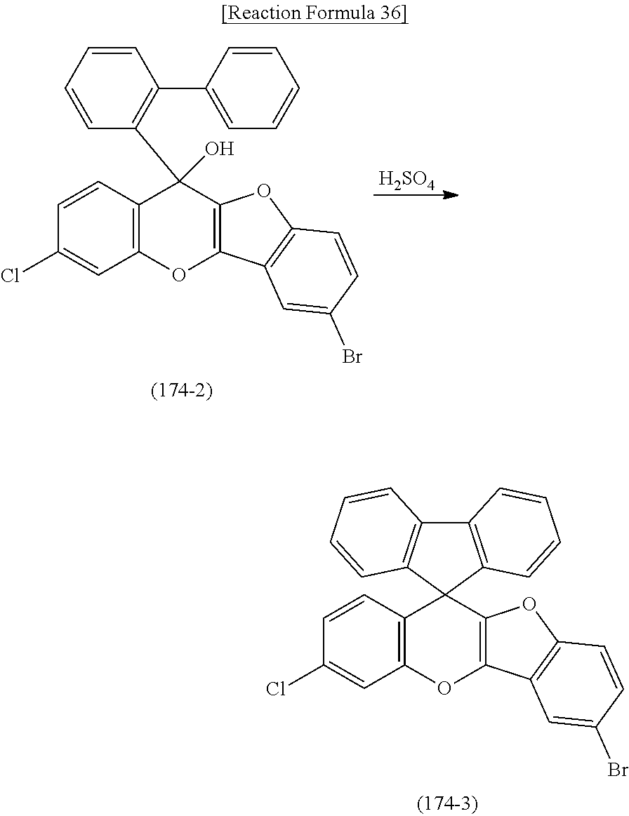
C1=CC2=C(C=C1Cl)OC1=C(C23C2=C(C4=C3C=CC=C4)C=CC=C2)OC2=C1C=C(Br)C=C2.C1=CC2=C(C=C1Cl)OC1=C(C2(C2=C(C3=CC=CC=C3)C=CC=C2)O)OC2=C1C=C(Br)C=C2.[H2SO4]
